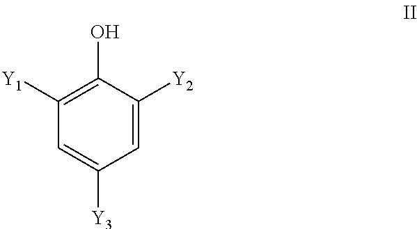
C1=C([Y3])C=C([Y2])C(O)=C1[Y1]
